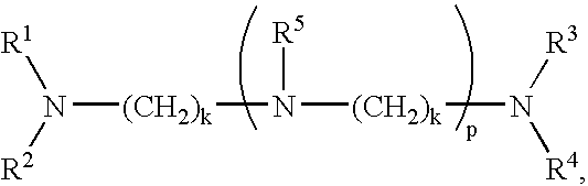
N([(CH2)k]N([R5])[(CH2)k]N([R4])[R3])([R2])[R1]
